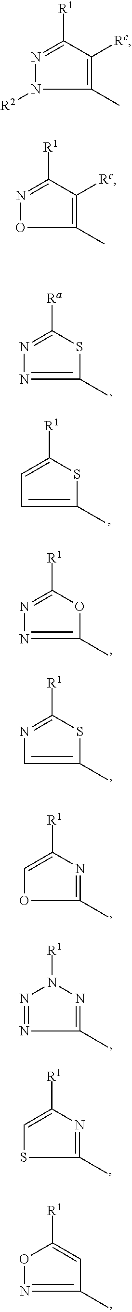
C1(C)=NN=C([Ra])S1.C1(C)=CC=C([R1])S1.C1(C)=NN=C([R1])O1.C1(C)=CN=C([R1])S1.C1(C)=NC([R1])=CO1.C1(C)=NN([R1])N=N1.C1(C)=NC([R1])=CS1.C1(C)=NOC([R1])=C1.C1(C)=C([Rc])C([R1])=NN1[R2].C1(C)=C([Rc])C([R1])=NO1
